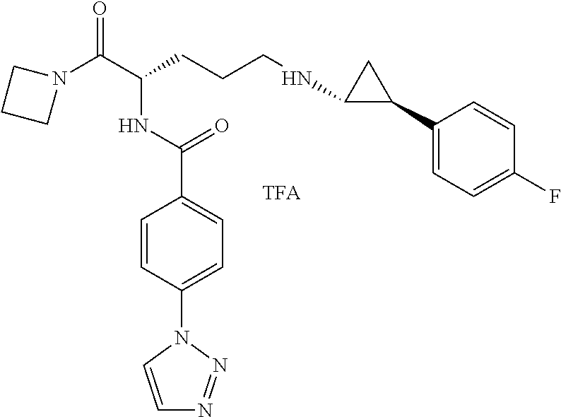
N1(C(C(CCCNC2C(C3=CC=C(F)C=C3)C2)NC(C2=CC=C(N3C=CN=N3)C=C2)=O)=O)CCC1
